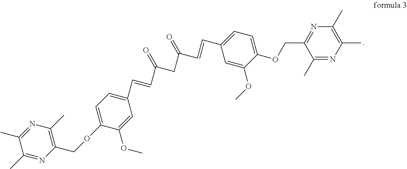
N1=C(C)C(C)=NC(COC2=CC=C(C=CC(CC(C=CC3=CC=C(OCC4=NC(C)=C(C)N=C4C)C(OC)=C3)=O)=O)C=C2OC)=C1C
